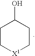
OC1CC[X1]CC1
